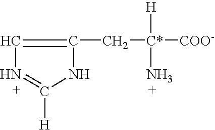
C1=C(C[C*]([COO-])([H])N)NC([H])=N1
